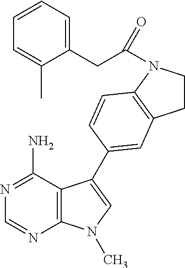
C1=NC2=C(C(N)=N1)C(C1=CC3=C(N(C(CC4=CC=CC=C4C)=O)CC3)C=C1)=CN2C
